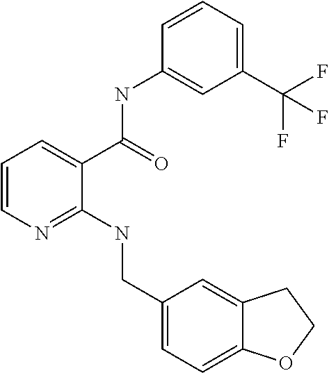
C1=CN=C(NCC2=CC=C3C(=C2)CCO3)C(C(=O)NC2=CC(C(F)(F)F)=CC=C2)=C1
